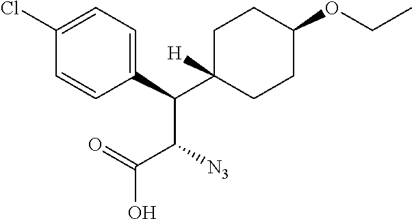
C(C1([H])CCC(OCC)CC1)(C(C(O)=O)[N3])C1=CC=C(Cl)C=C1
